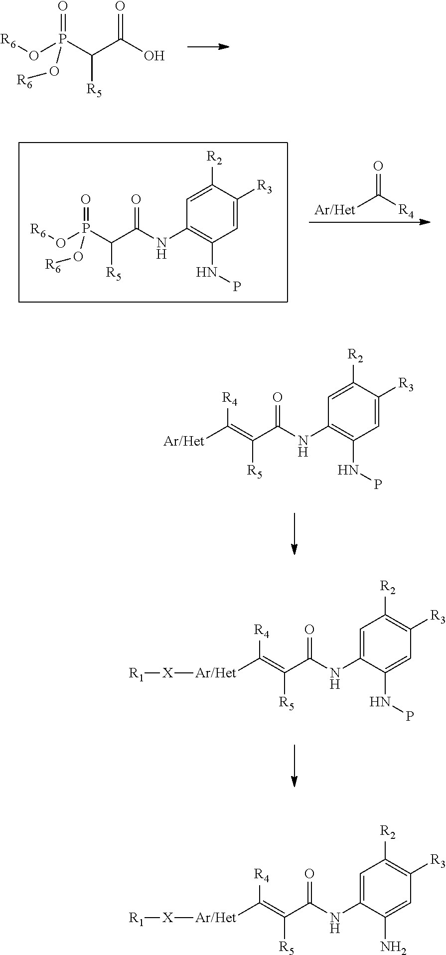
[R6]OP(C(C(O)=O)[R5])(=O)O[R6].[R6]OP(C(C(NC1=C(NP)C=C([R3])C([R2])=C1)=O)[R5])(=O)O[R6].O=C([R4])[Ar/Het].[Ar/Het]C(=C(C(NC1=C(NP)C=C([R3])C([R2])=C1)=O)[R5])[R4].[Ar/Het](C(=C(C(NC1=CC([R2])=C([R3])C=C1NP)=O)[R5])[R4])[X][R1].[Ar/Het](C(=C(C(NC1=CC([R2])=C([R3])C=C1N)=O)[R5])[R4])[X][R1]
